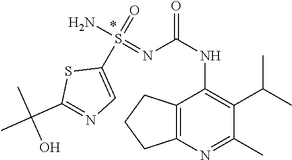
C12=C(N=C(C)C(C(C)C)=C1NC(=O)N=S(N)(=O)C1=CN=C(C(C)(C)O)S1)CCC2
